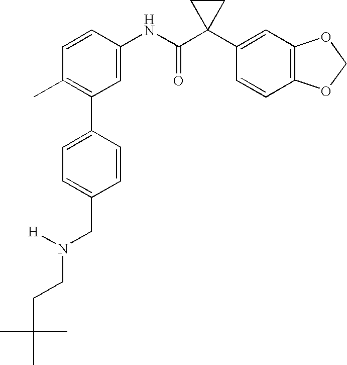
C1(C2=C(C)C=CC(NC(C3(C4=CC5=C(C=C4)OCO5)CC3)=O)=C2)=CC=C(CN(CCC(C)(C)C)[H])C=C1
